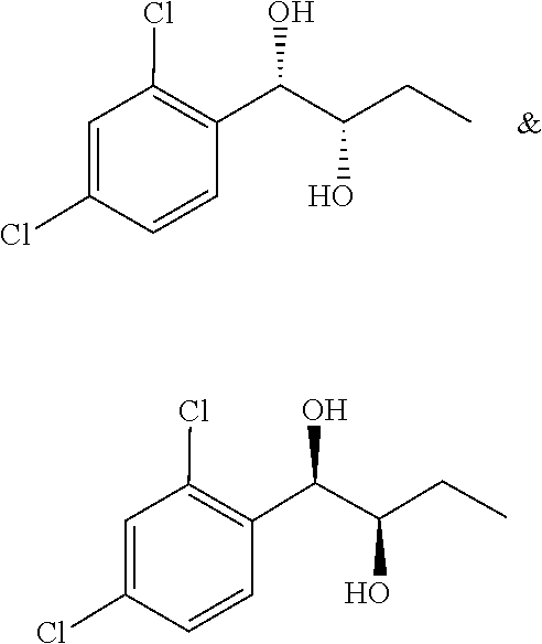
C1(C(C(CC)O)O)=C(Cl)C=C(Cl)C=C1.C1(Cl)=CC(Cl)=C(C(O)C(CC)O)C=C1
